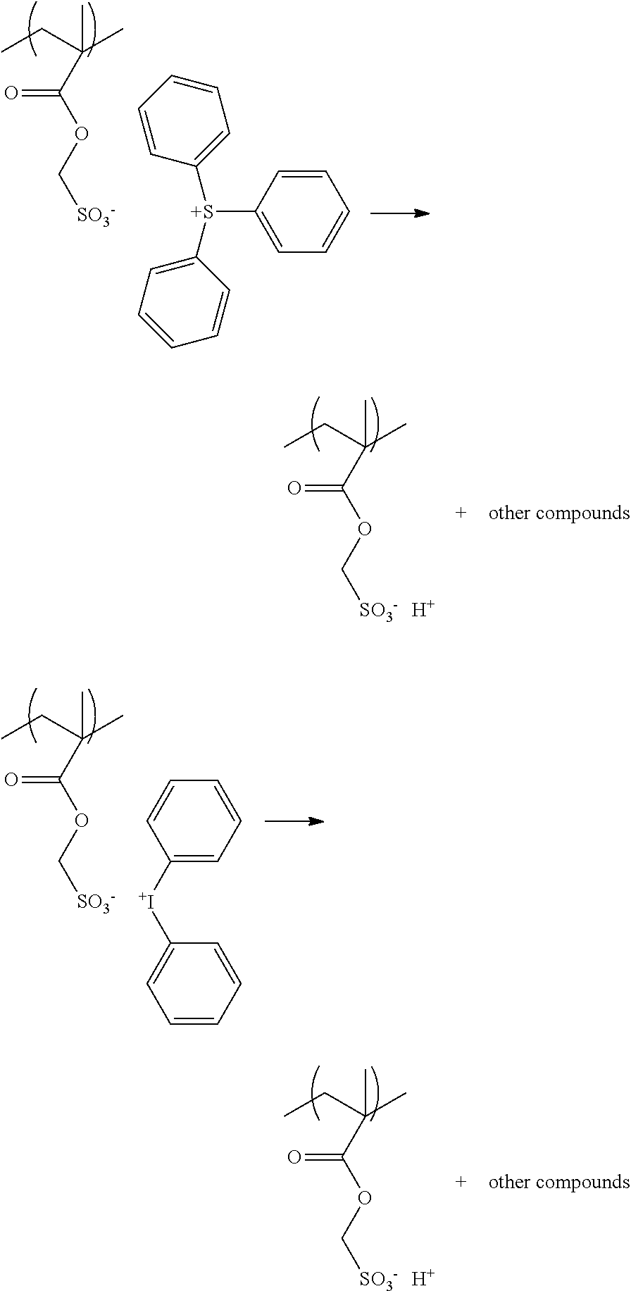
CCC(C)(C)C(OC[SO3-])=O.[H].CCC(C)(C)C(OC[SO3-])=O.[H].CCC(C)(C)C(OC[SO3-])=O.C1=CC([S+](C2=CC=CC=C2)C2=CC=CC=C2)=CC=C1.CCC(C)(C)C(OC[SO3-])=O.C1([I+]C2=CC=CC=C2)=CC=CC=C1
